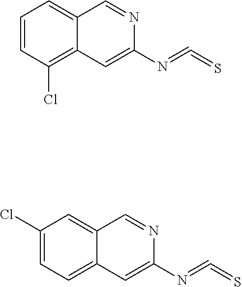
C1(Cl)=CC=C2C(=C1)C=NC(N=C=S)=C2.C1=CC(Cl)=C2C(=C1)C=NC(N=C=S)=C2
